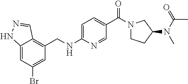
C1=C(NCC2=C3C(=CC(Br)=C2)NN=C3)N=CC(C(N2CCC(N(C(C)=O)C)C2)=O)=C1
